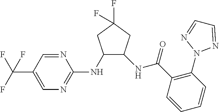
C1(NC2=NC=C(C(F)(F)F)C=N2)C(NC(C2=C(N3N=CC=N3)C=CC=C2)=O)CC(F)(F)C1
